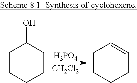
C1CCCCC1O.C1CCCC=C1.[H3PO4].[CH2Cl2]
